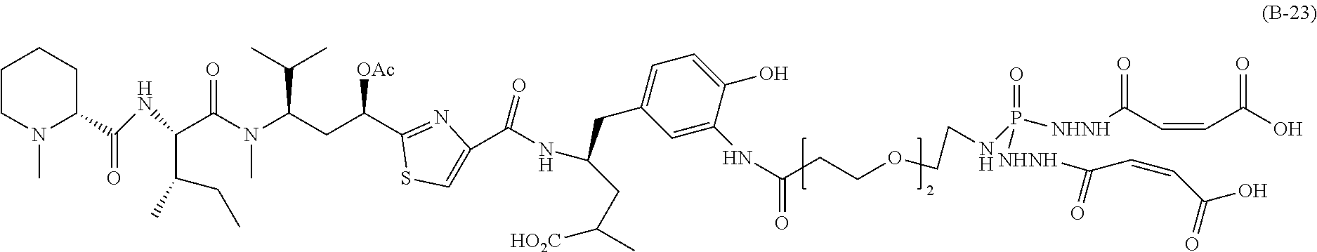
C(NC(C1N(C)CCCC1)=O)(C(N(C(CC(C1=NC(C(NC(CC([HO2C])C)CC2=CC=C(O)C(NC(CCOCCNP(=O)([NHNH]C(=O)C=CC(O)=O)[NHNH]C(=O)C=CC(=O)O)=O)=C2)=O)=CS1)[OAc])C(C)C)C)=O)C(CC)C
